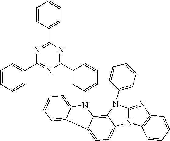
N12C(=NC3=C1C=CC=C3)N(C1=CC=CC=C1)C1=C3C(=CC=C21)C1=CC=CC=C1N3C1=CC=CC(C2=NC(C3=CC=CC=C3)=NC(C3=CC=CC=C3)=N2)=C1
